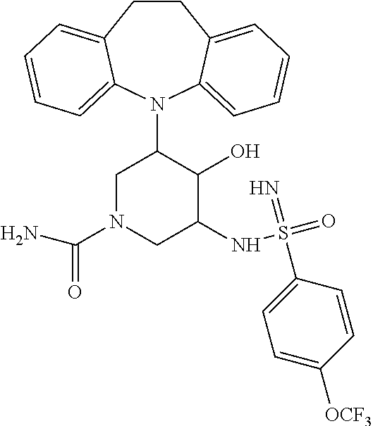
C12=CC=CC=C1N(C1CN(C(=O)N)CC(NS(=O)(=N)C3=CC=C([OCF3])C=C3)C1O)C1=CC=CC=C1CC2
